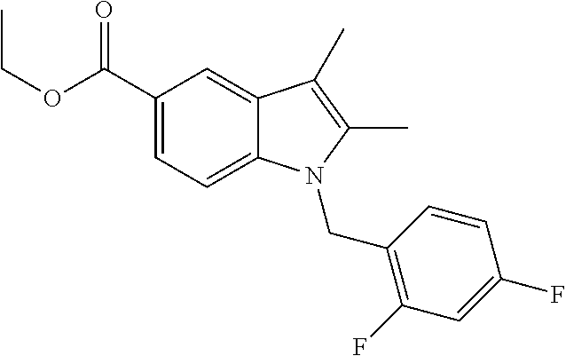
C(OC(C1=CC=C2C(=C1)C(C)=C(C)N2CC1=C(F)C=C(F)C=C1)=O)C
